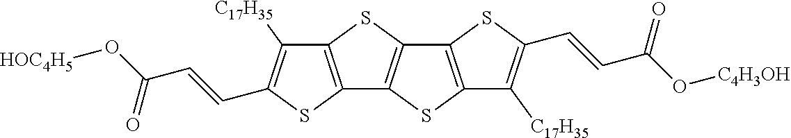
C12=C(SC3=C1SC1=C3SC(C=CC(O[C4H3OH])=O)=C1[C17H35])C([C17H35])=C(C=CC(O[HOC4H5])=O)S2
